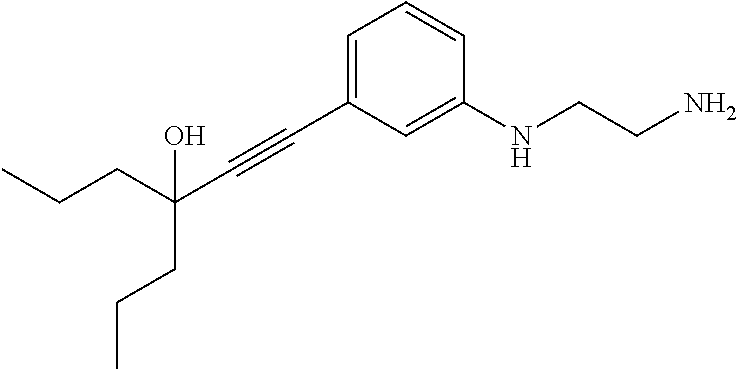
C1=C(C#CC(CCC)(CCC)O)C=C(NCCN)C=C1
